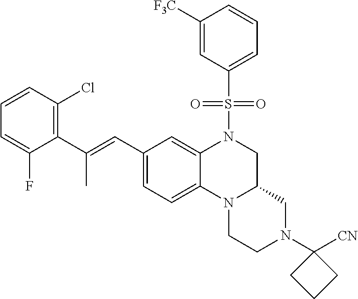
N12CCN(C3([CN])CCC3)CC1CN(S(C1=CC=CC([F3C])=C1)(=O)=O)C1=CC(C=C(C3=C(Cl)C=CC=C3F)C)=CC=C21
